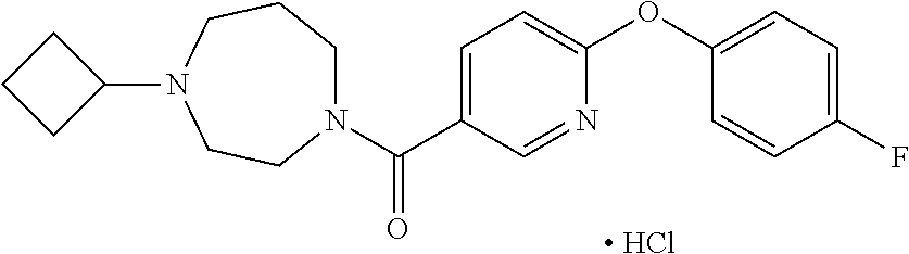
C1=C(C(=O)N2CCCN(C3CCC3)CC2)C=NC(OC2=CC=C(F)C=C2)=C1.[ HCl]
